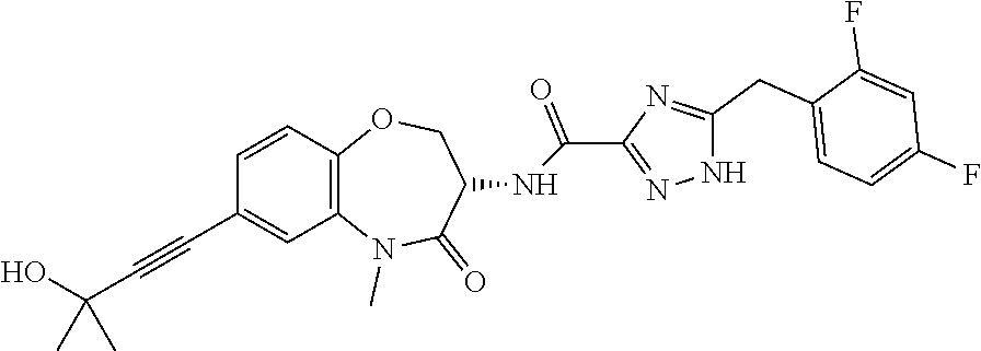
C12=C(N(C)C(=O)C(NC(C3=NNC(CC4=CC=C(F)C=C4F)=N3)=O)CO1)C=C(C#CC(O)(C)C)C=C2
